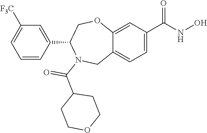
C1=CC(C2COC3=CC(C(=O)NO)=CC=C3CN2C(=O)C2CCOCC2)=CC([F3C])=C1
